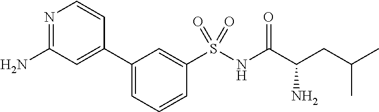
C1(C2=CC(N)=NC=C2)=CC=CC(S(NC(C(CC(C)C)N)=O)(=O)=O)=C1
